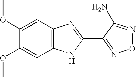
C1(OC)=CC2=C(C=C1OC)NC(C1=NON=C1N)=N2
